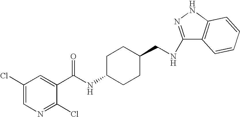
C1(Cl)=CN=C(Cl)C(C(NC2CCC(CNC3=NNC4=C3C=CC=C4)CC2)=O)=C1
